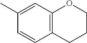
C1=C(C)C=CC2=C1OCCC2
